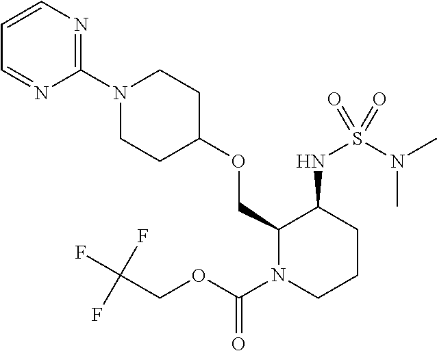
C1=CN=C(N2CCC(OCC3N(C(OCC(F)(F)F)=O)CCCC3NS(N(C)C)(=O)=O)CC2)N=C1
